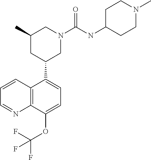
C1(C)CC(C2=CC=C(OC(F)(F)F)C3=C2C=CC=N3)CN(C(NC2CCN(C)CC2)=O)C1
